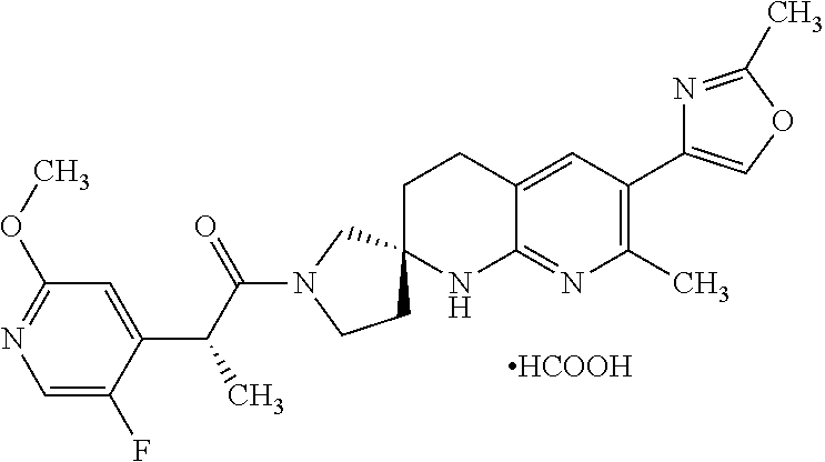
C1=C(F)C(C(C(N2CCC3(C2)CCC2=CC(C4=COC(C)=N4)=C(C)N=C2N3)=O)C)=CC(OC)=N1.[HCOOH]
